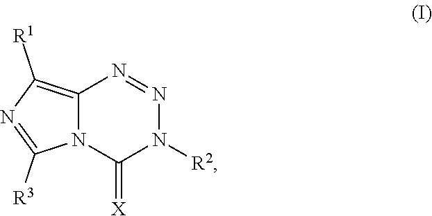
C12=C([R1])N=C([R3])N1C(=[X])N([R2])N=N2
